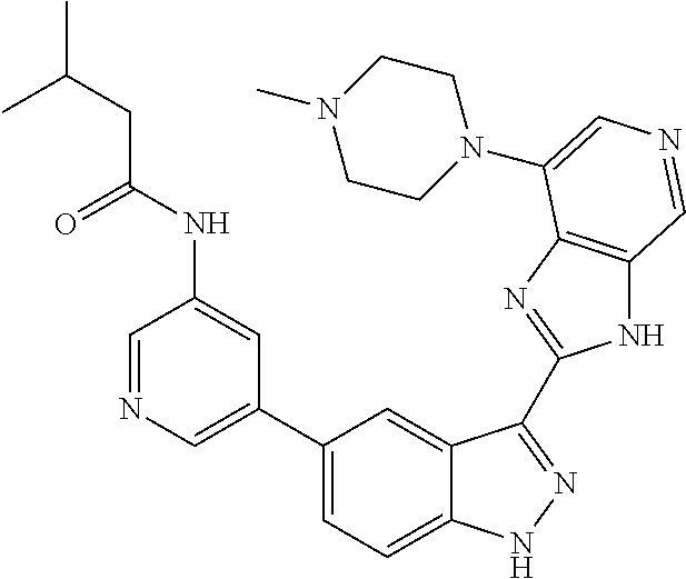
C1(C2=CN=CC(NC(CC(C)C)=O)=C2)=CC=C2C(=C1)C(C1=NC3=C(N1)C=NC=C3N1CCN(C)CC1)=NN2
